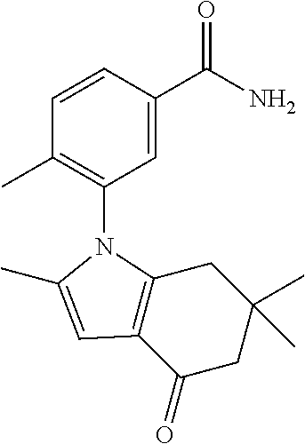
C1=CC(C(N)=O)=CC(N2C3=C(C(=O)CC(C)(C)C3)C=C2C)=C1C
